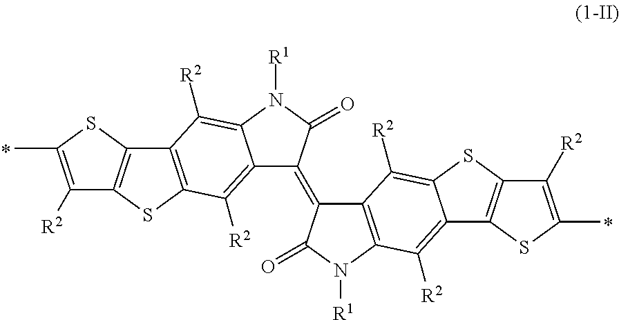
C1([R2])=C(C)SC2=C1SC1=C2C([R2])=C2C(=C1[R2])C(=C1C3=C(N([R1])C1=O)C([R2])=C1C(=C3[R2])SC3=C1SC(C)=C3[R2])C(=O)N2[R1]
